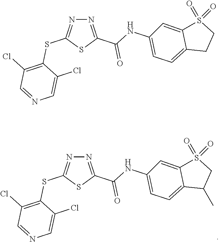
N1=C(C(NC2=CC=C3C(=C2)S(=O)(=O)CC3)=O)SC(SC2=C(Cl)C=NC=C2Cl)=N1.N1=C(C(NC2=CC=C3C(=C2)S(=O)(=O)CC3C)=O)SC(SC2=C(Cl)C=NC=C2Cl)=N1
